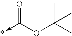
*<-C(OC(C)(C)C)=O
